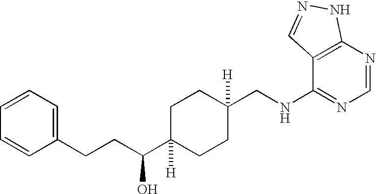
C1=CC(CCC(C2([H])CCC(CNC3=NC=NC4=C3C=NN4)([H])CC2)O)=CC=C1
